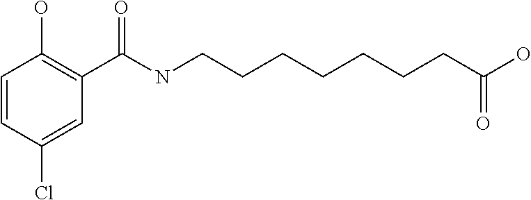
C1(C(NCCCCCCCC(O)=O)=O)=C(O)C=CC(Cl)=C1
